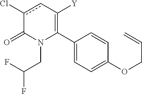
C1(C2=C([Y])cc(Cl)C(=O)N2CC(F)F)=CC=C(OCC=C)C=C1
